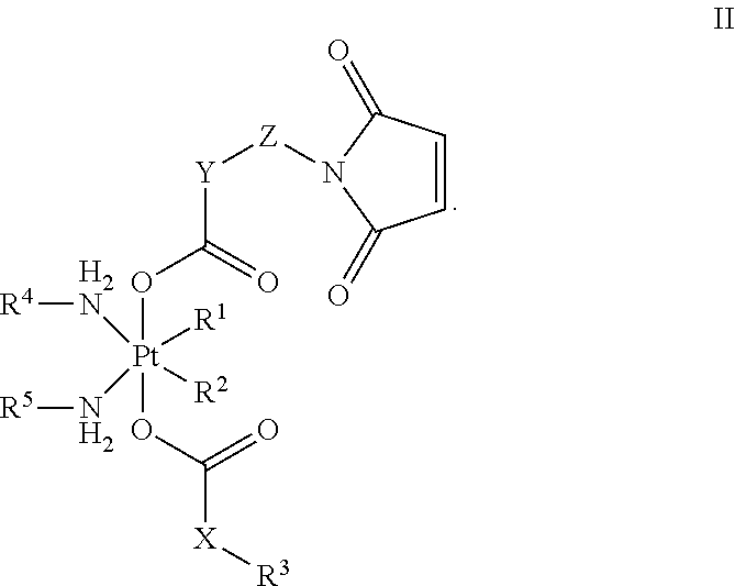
[Y](C(=O)O[Pt](OC([X][R3])=O)([H2N][R4])(N[R5])([R1])[R2])[Z]N1C(=O)C=CC1=O
